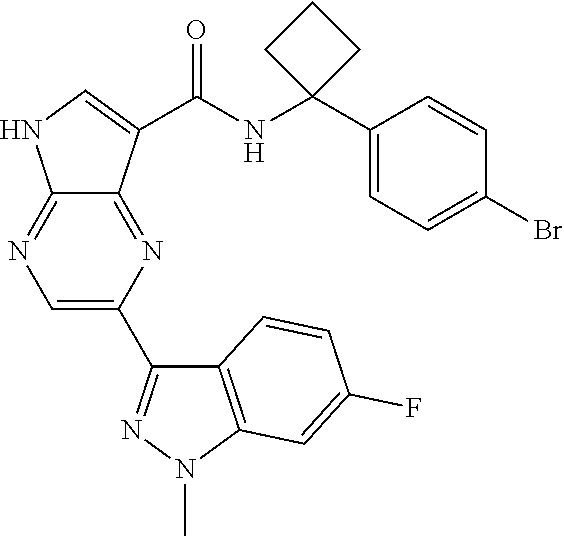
C12=NC=C(C3=NN(C)C4=C3C=CC(F)=C4)N=C1C(C(=O)NC1(C3=CC=C(Br)C=C3)CCC1)=CN2
